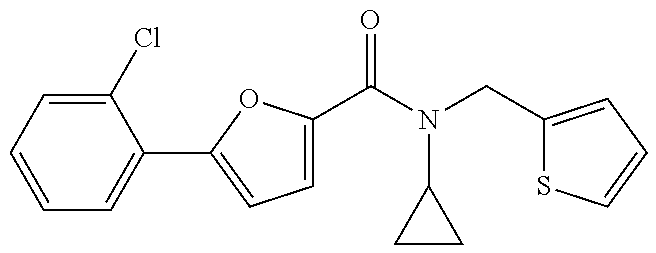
C1=C(C(=O)N(C2CC2)CC2=CC=CS2)OC(C2=CC=CC=C2Cl)=C1
